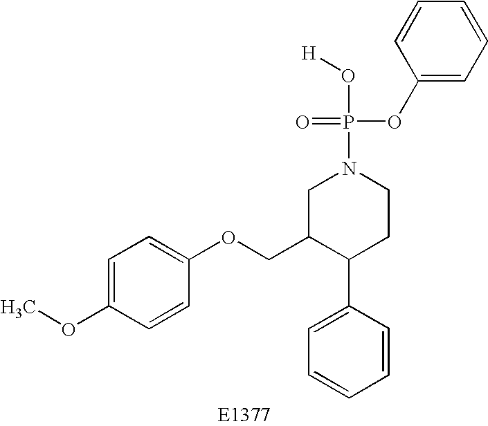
C1=C(OC)C=CC(OCC2C(C3=CC=CC=C3)CCN(P(=O)(OC3=CC=CC=C3)O[H])C2)=C1
